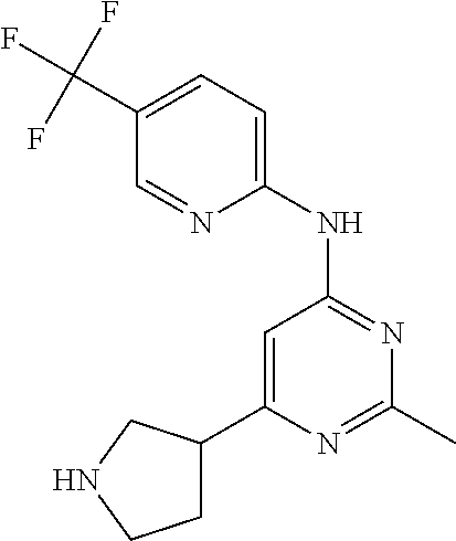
N1=C(C)N=C(NC2=CC=C(C(F)(F)F)C=N2)C=C1C1CCNC1
